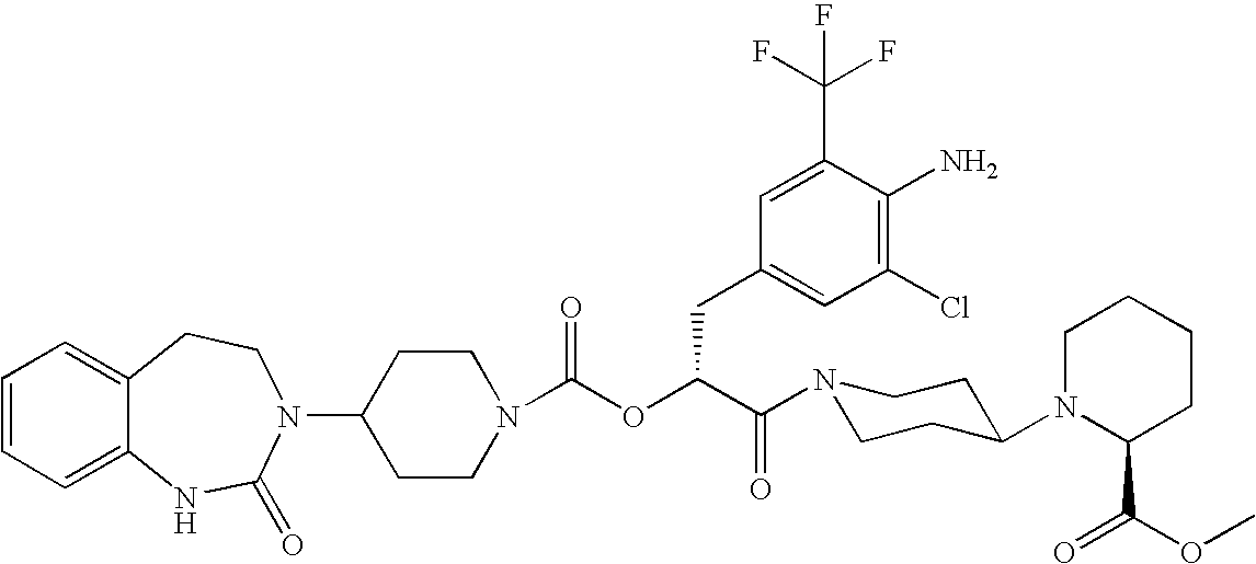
C1(N2C(=O)NC3=CC=CC=C3CC2)CCN(C(OC(C(=O)N2CCC(N3C(C(=O)OC)CCCC3)CC2)CC2=CC(Cl)=C(N)C(C(F)(F)F)=C2)=O)CC1
